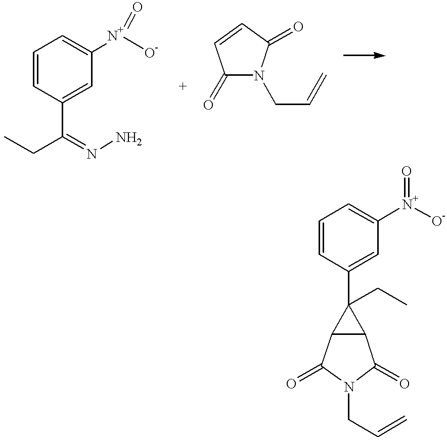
C1=CC(C(CC)=NN)=CC([N+]([O-])=O)=C1.C1(=O)N(CC=C)C(=O)C=C1.C1=CC(C2(CC)C3C2C(=O)N(CC=C)C3=O)=CC([N+]([O-])=O)=C1
